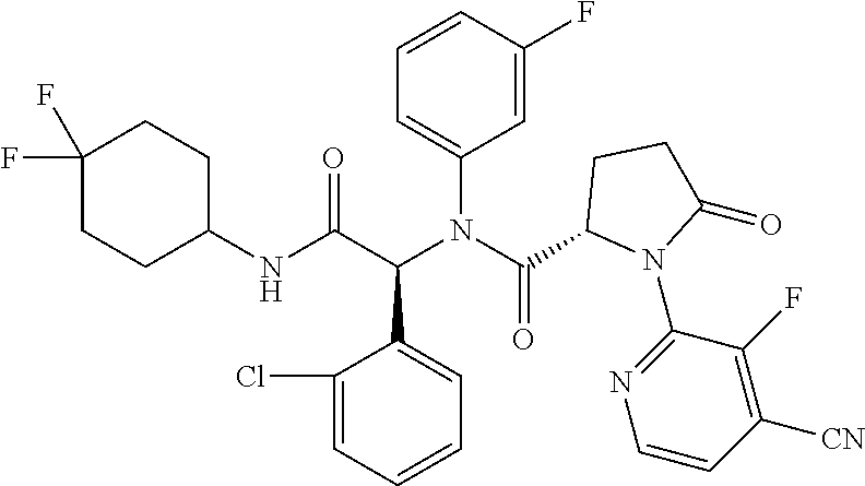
C1(N(C(C2N(C3=NC=CC([CN])=C3F)C(=O)CC2)=O)C(C(NC2CCC(F)(F)CC2)=O)C2=CC=CC=C2Cl)=CC=CC(F)=C1
